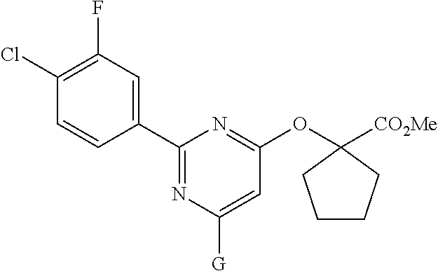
C1(C2=CC(F)=C(Cl)C=C2)=NC([G])=CC(OC2([CO2Me])CCCC2)=N1
